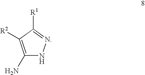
C1(N)=C([R2])C([R1])=NN1
